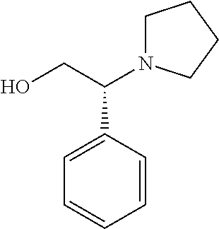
OCC(C1=CC=CC=C1)N1CCCC1
